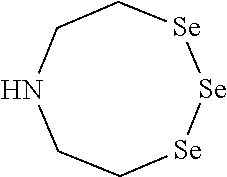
C1CNCC[Se][Se][Se]1
